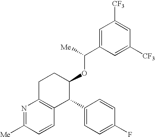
N1=C([Me])C=CC2=C1CCC(OC(C1=CC([CF3])=CC([CF3])=C1)[Me])C2C1=CC=C(F)C=C1
